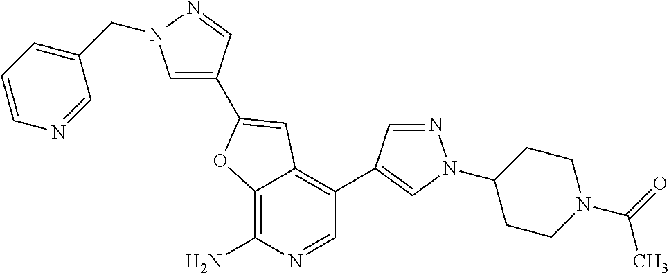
C12=C(N)N=CC(C3=CN(C4CCN(C(=O)C)CC4)N=C3)=C1C=C(C1=CN(CC3=CC=CN=C3)N=C1)O2
